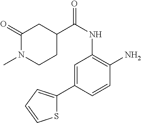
C1=C(C2=CC=CS2)C=CC(N)=C1NC(=O)C1CCN(C)C(=O)C1
